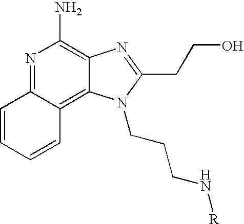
N1=C2C(=C3C(=C1N)N=C(CCO)N3CCCN[R])C=CC=C2
